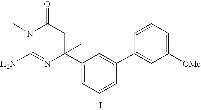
C1(C2(C)CC(=O)N(C)C(N)=N2)=CC=CC(C2=CC([OMe])=CC=C2)=C1.I
